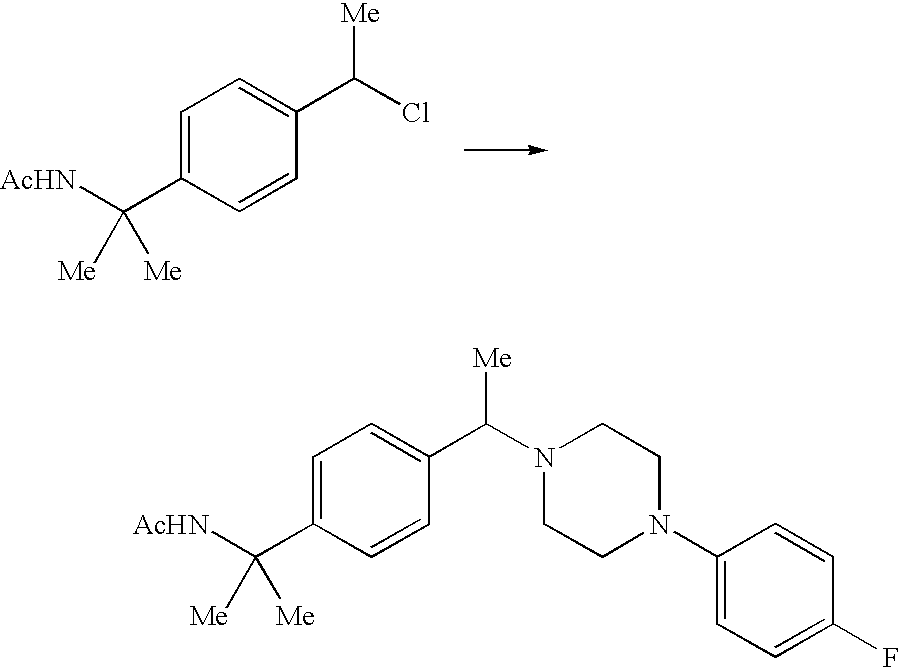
C1=C(C([AcHN])([Me])[Me])C=CC(C(N2CCN(C3=CC=C(F)C=C3)CC2)[Me])=C1.C1=C(C([AcHN])([Me])[Me])C=CC(C(Cl)[Me])=C1
